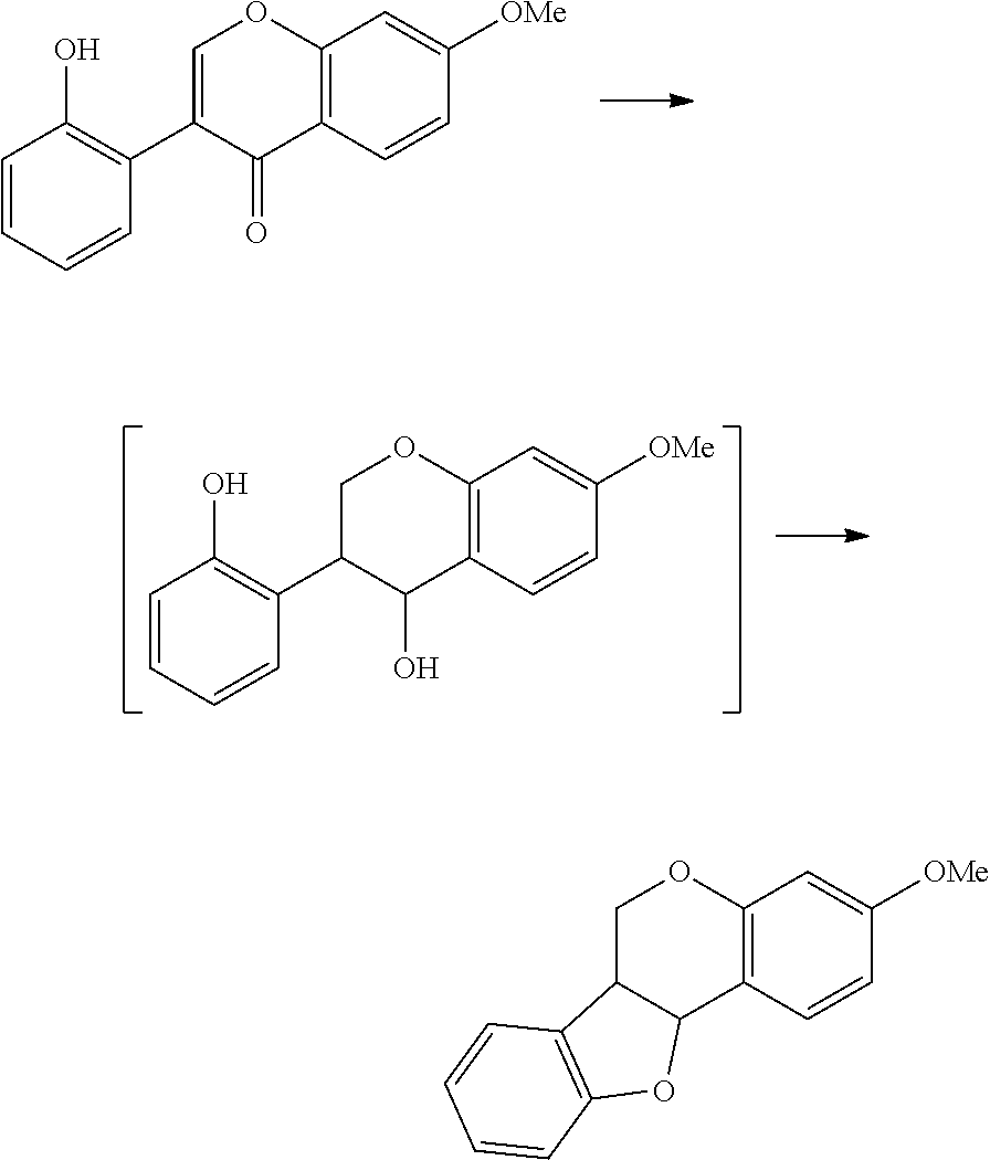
C1=CC=CC(C2=COC3=C(C2=O)C=CC([OMe])=C3)=C1O.C1=CC=CC(C2C(O)C3=C(OC2)C=C([OMe])C=C3)=C1O.C12=C(C=CC([OMe])=C1)C1C(CO2)C2=C(O1)C=CC=C2
